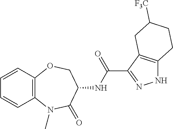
C12=C(OCC(NC(=O)C3=NNC4=C3CC([F3C])CC4)C(=O)N1C)C=CC=C2
